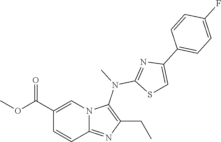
C(C1=CN2C(=NC(CC)=C2N(C)C2=NC(C3=CC=C(F)C=C3)=CS2)C=C1)(OC)=O
